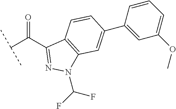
C1(C(C(C)C)=O)=NN(C(F)F)C2=C1C=CC(C1=CC(OC)=CC=C1)=C2
